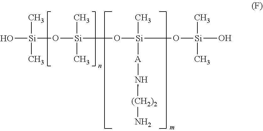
[Si](O[Si](C)(C)O[Si](C)([A]N[(CH2)2]N)O[Si](C)(C)O)(C)(C)O
